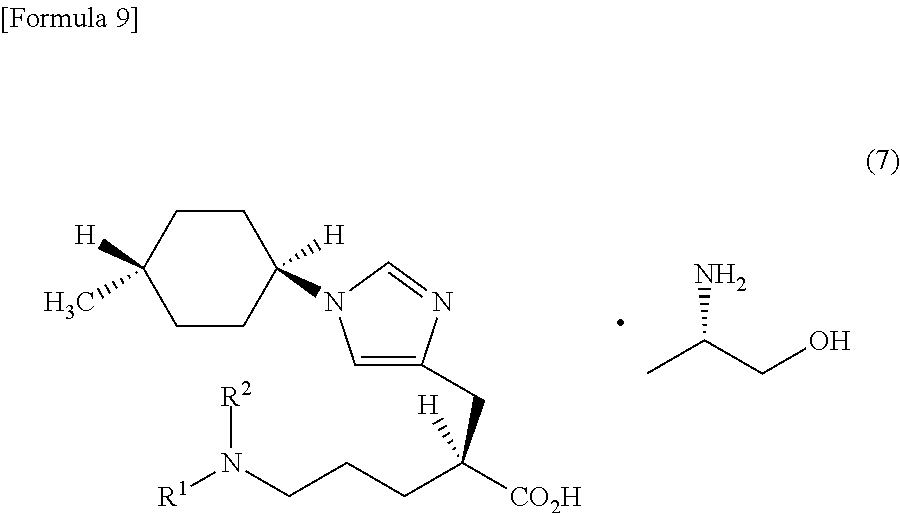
C1CC([H])(N2C=C(CC(CCCN([R1])[R2])([CO2H])[H])N=C2)CCC1([H])C.CC(CO)N
